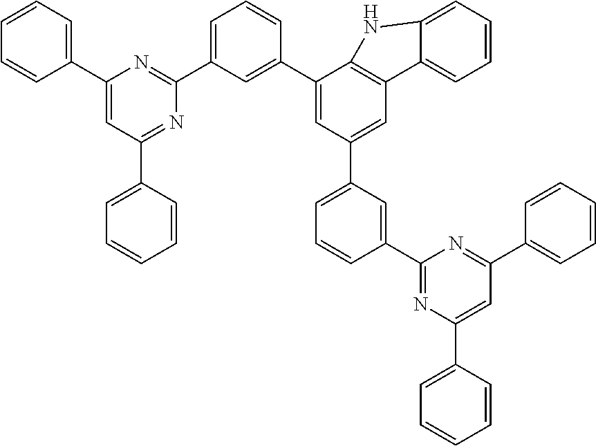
C1(C2=CC(C3=NC(C4=CC=CC=C4)=CC(C4=CC=CC=C4)=N3)=CC=C2)=CC(C2=CC=CC(C3=NC(C4=CC=CC=C4)=CC(C4=CC=CC=C4)=N3)=C2)=CC2=C1NC1=CC=CC=C21
